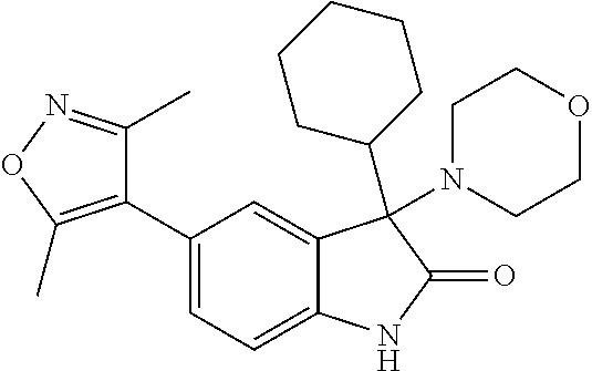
C1=C(C2=C(C)ON=C2C)C=C2C(=C1)NC(=O)C2(C1CCCCC1)N1CCOCC1
